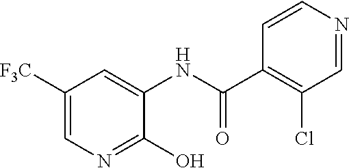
C1([F3C])=CN=C(O)C(NC(C2=C(Cl)C=NC=C2)=O)=C1
